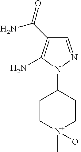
C1=NN(C2CC[N+](C)([O-])CC2)C(N)=C1C(=O)N
